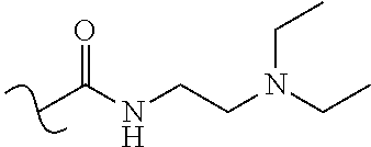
CC(NCCN(CC)CC)=O
